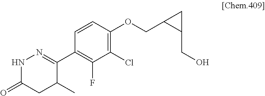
N1C(=O)CC(C)C(C2=C(F)C(Cl)=C(OCC3C(CO)C3)C=C2)=N1
